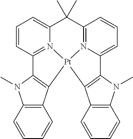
C1(C)(C)C2=CC=CC3=N2[Pt]2(N4=C1C=CC=C4C1=C2C2=C(N1C)C=CC=C2)C1=C3N(C)C2=C1C=CC=C2
